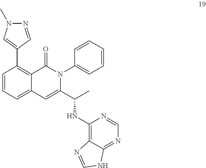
C1=CC(C2=CN(C)N=C2)=C2C(=C1)C=C(C(C)NC1=C3C(=NC=N1)NC=N3)N(C1=CC=CC=C1)C2=O
